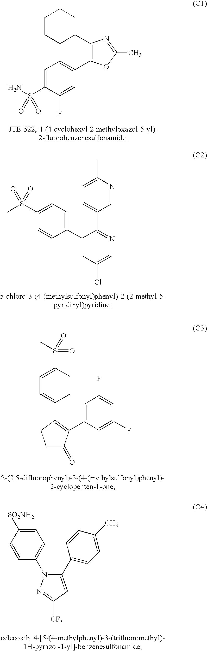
C1=C(S(N)(=O)=O)C(F)=CC(C2=C(C3CCCCC3)N=C(C)O2)=C1.C1(S(C)(=O)=O)=CC=C(C2=C(C3=CC(F)=CC(F)=C3)C(=O)CC2)C=C1.C1(C2=CC=C(S(C)(=O)=O)C=C2)=CC(Cl)=CN=C1C1=CC=C(C)N=C1.C1(C2=CC=C(C)C=C2)=CC([CF3])=NN1C1=CC=C([SO2NH2])C=C1
